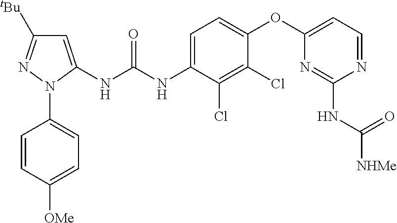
C1=C(NC(NC2=CC=C(OC3=CC=NC(NC([NHMe])=O)=N3)C(Cl)=C2Cl)=O)N(C2=CC=C([OMe])C=C2)N=C1[tBu]
